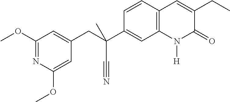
C(C1=CC2=C(C=C1)C=C(CC)C(=O)N2[H])(CC1=CC(OC)=NC(OC)=C1)(C#N)C
